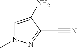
C1=C(N)C(C#N)=NN1C
